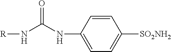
C1=CC(NC(N[R])=O)=CC=C1[SO2NH2]
